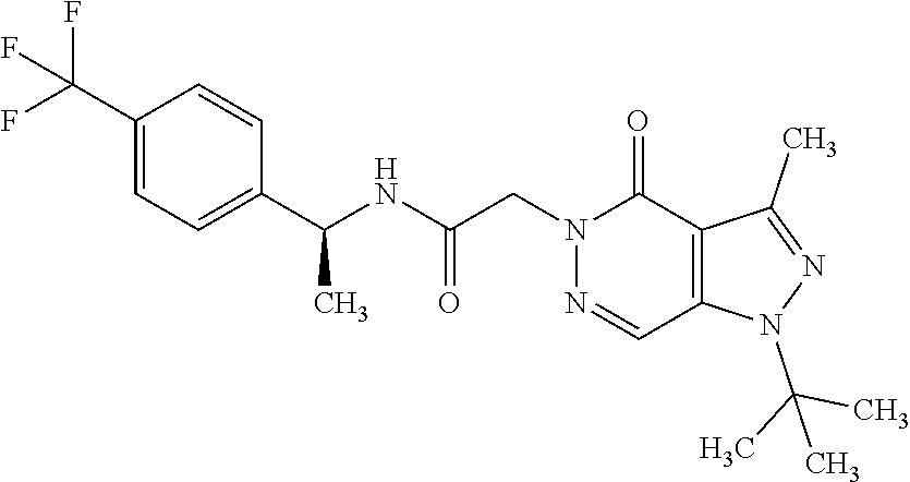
N1=CC2=C(C(=O)N1CC(NC(C1=CC=C(C(F)(F)F)C=C1)C)=O)C(C)=NN2C(C)(C)C
